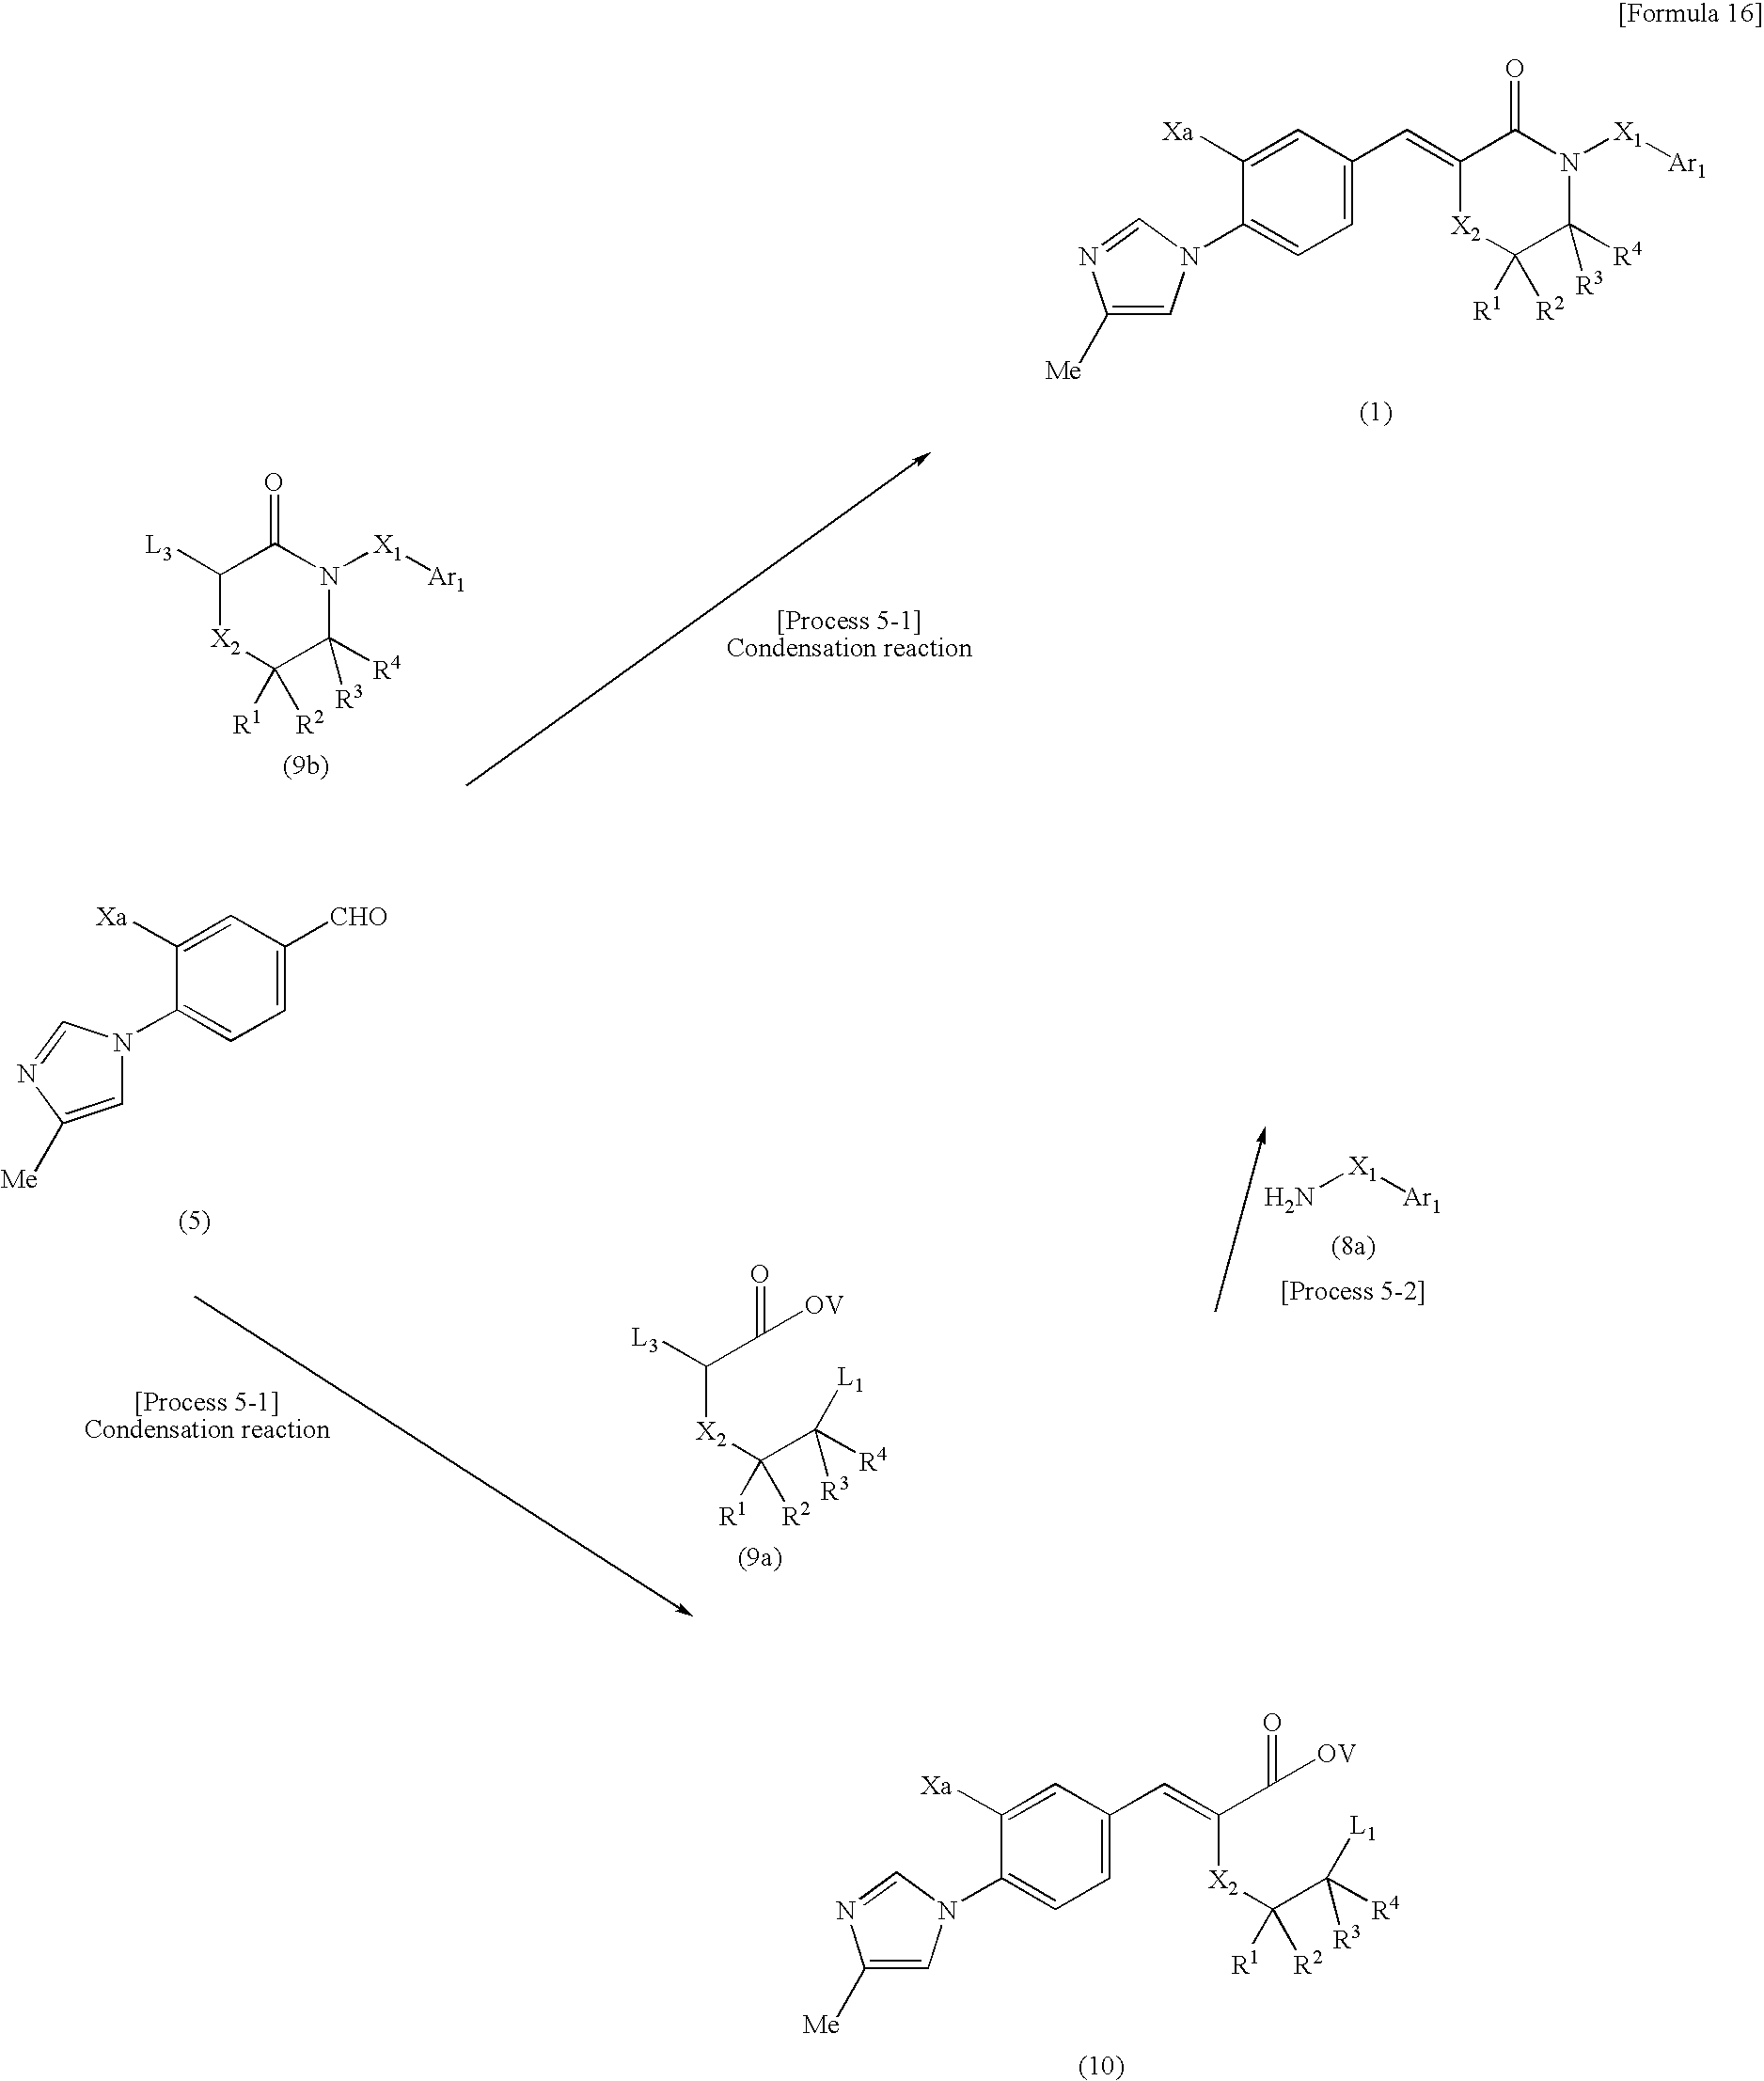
C([X2]C(C([R3])([R4])[L1])([R1])[R2])(C([OV])=O)=CC1=CC=C(N2C=C([Me])N=C2)C([Xa])=C1.C1(N2C=C([Me])N=C2)=CC=C(C=C2[X2]C([R1])([R2])C([R3])([R4])N([X1][Ar1])C2=O)C=C1[Xa].C1([L3])[X2]C([R1])([R2])C([R3])([R4])N([X1][Ar1])C1=O.C1=C([Me])N=CN1C1=CC=C([CHO])C=C1[Xa].C([X2]C(C([R3])([R4])[L1])([R1])[R2])(C([OV])=O)[L3].N[X1][Ar1]
